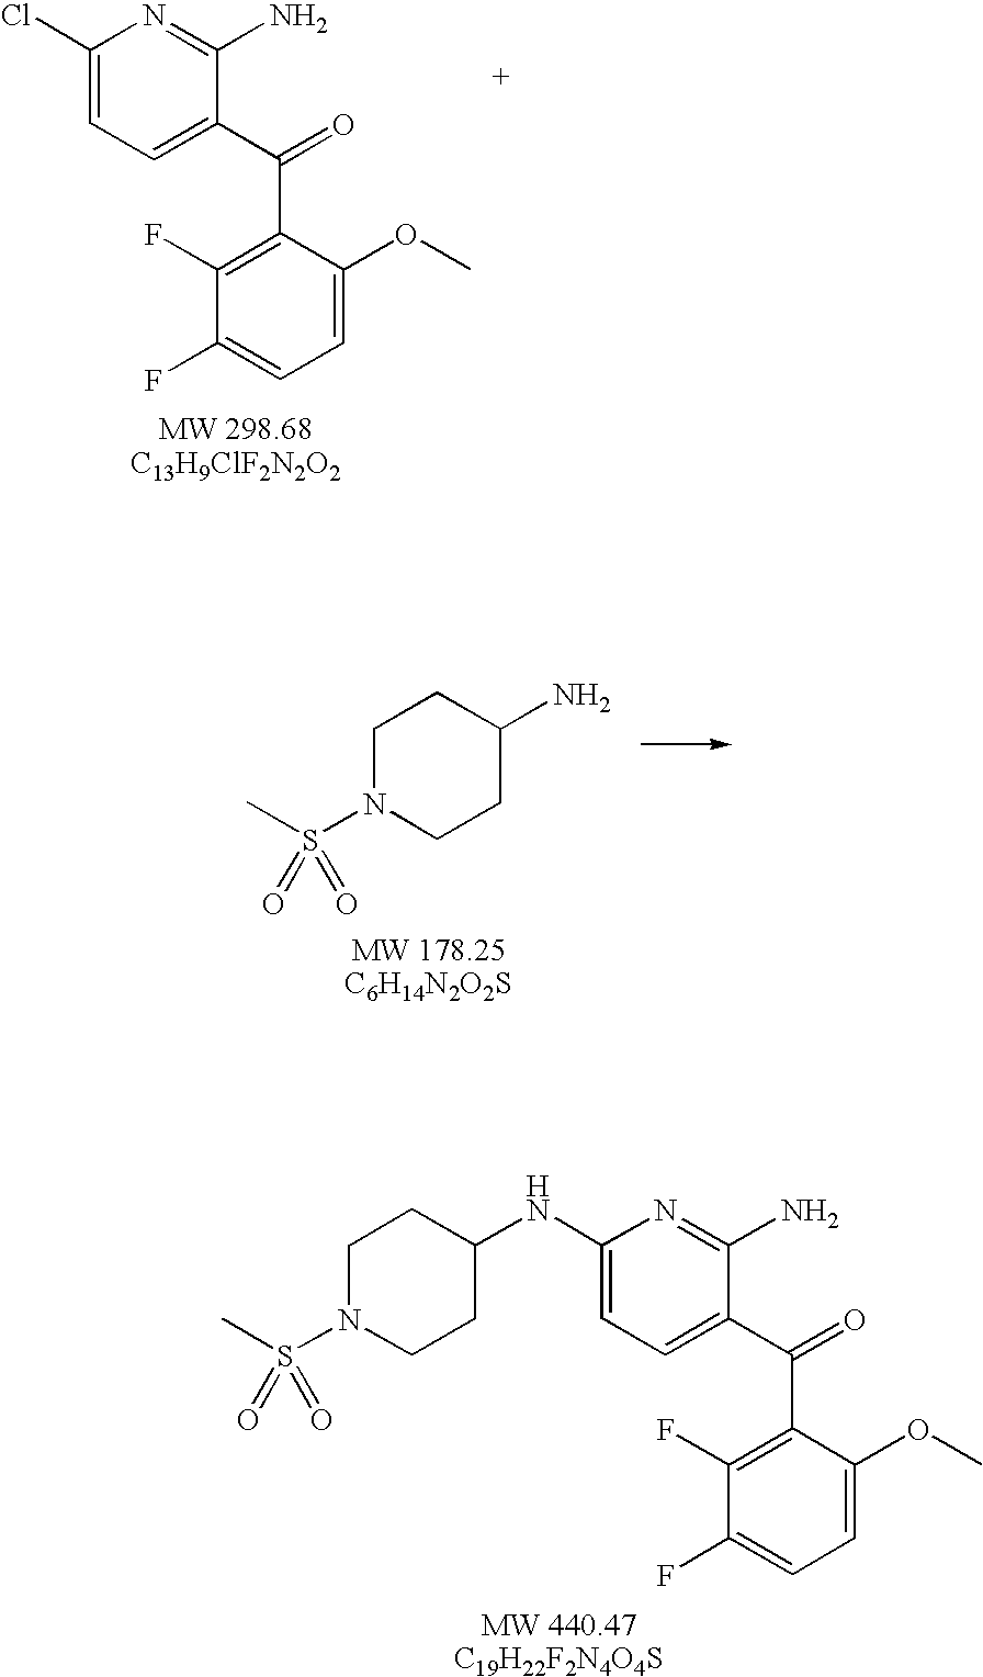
C1(Cl)=CC=C(C(=O)C2=C(F)C(F)=CC=C2OC)C(N)=N1.C1N(S(C)(=O)=O)CCC(N)C1.C1(NC2CCN(S(C)(=O)=O)CC2)=CC=C(C(=O)C2=C(F)C(F)=CC=C2OC)C(N)=N1
